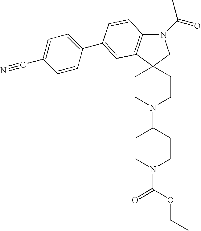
N1(C(=O)C)C2=C(C3(C1)CCN(C1CCN(C(=O)OCC)CC1)CC3)C=C(C1=CC=C(C#N)C=C1)C=C2
